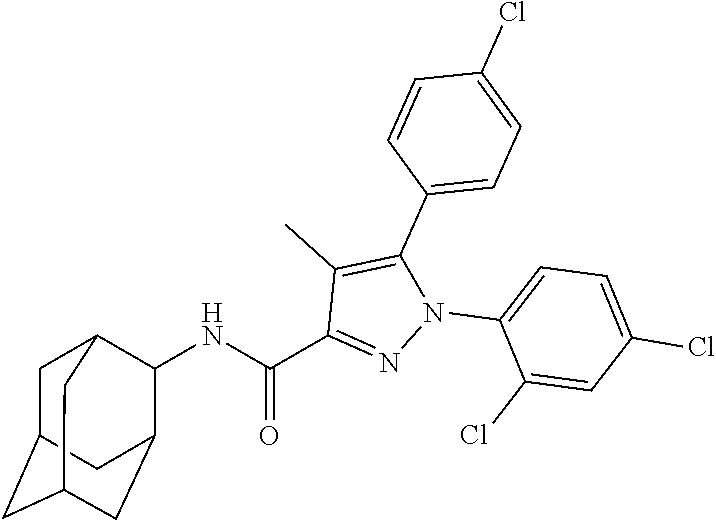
N(C(C1=NN(C2=CC=C(Cl)C=C2Cl)C(C2=CC=C(Cl)C=C2)=C1C)=O)C1C2CC3CC(CC1C3)C2
